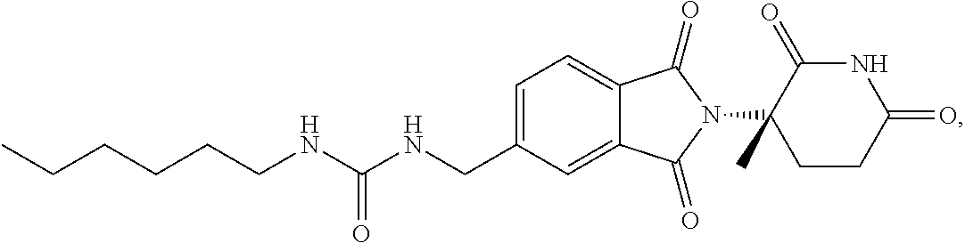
C1=C(CNC(NCCCCCC)=O)C=C2C(=C1)C(=O)N(C1(C)CCC(=O)NC1=O)C2=O
